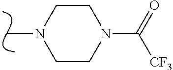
C1CN(C)CCN1C(=O)[CF3]
